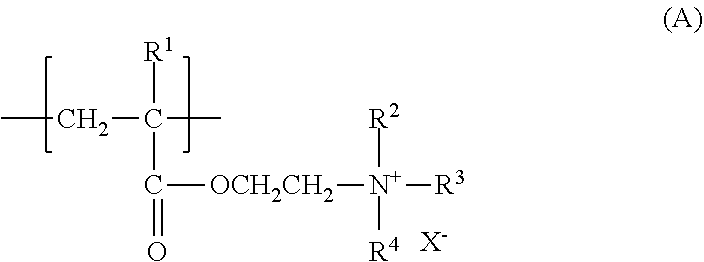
CCC(C)([R1])C(=O)[OCH2CH2][N+]([R3])([R2])[R4].[X-]
